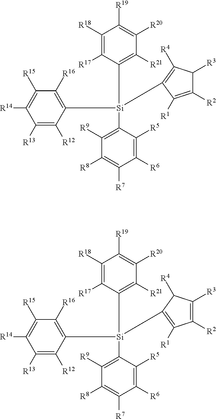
C1([R6])=C([R5])C([Si](C2=C([R16])C([R15])=C([R14])C([R13])=C2[R12])(C2=C([R21])C([R20])=C([R19])C([R18])=C2[R17])C2=C([R4])C([R3])C([R2])=C2[R1])=C([R9])C([R8])=C1[R7].C1([R6])=C([R5])C([Si](C2=C([R16])C([R15])=C([R14])C([R13])=C2[R12])(C2=C([R21])C([R20])=C([R19])C([R18])=C2[R17])C2=C([R1])C([R2])=C([R3])C2[R4])=C([R9])C([R8])=C1[R7]
